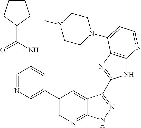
C1=NC=C(C2=CN=C3C(=C2)C(C2=NC4=C(N2)N=CC=C4N2CCN(C)CC2)=NN3)C=C1NC(C1CCCC1)=O
